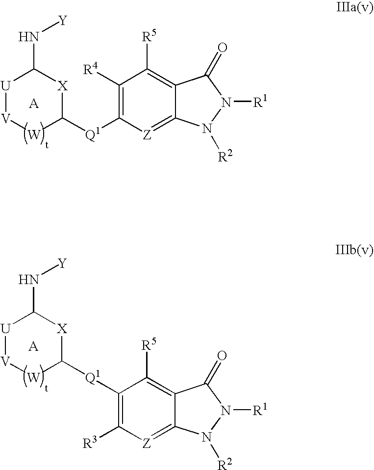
[U]1[V][W]C([Q1]C2=C([R4])C([R5])=C3C(=[Z]2)N([R2])N([R1])C3=O)[X]C1N[Y].[U]1[V][W]C([Q1]C2=C([R3])[Z]=C3C(=C2[R5])C(=O)N([R1])N3[R2])[X]C1N[Y]
